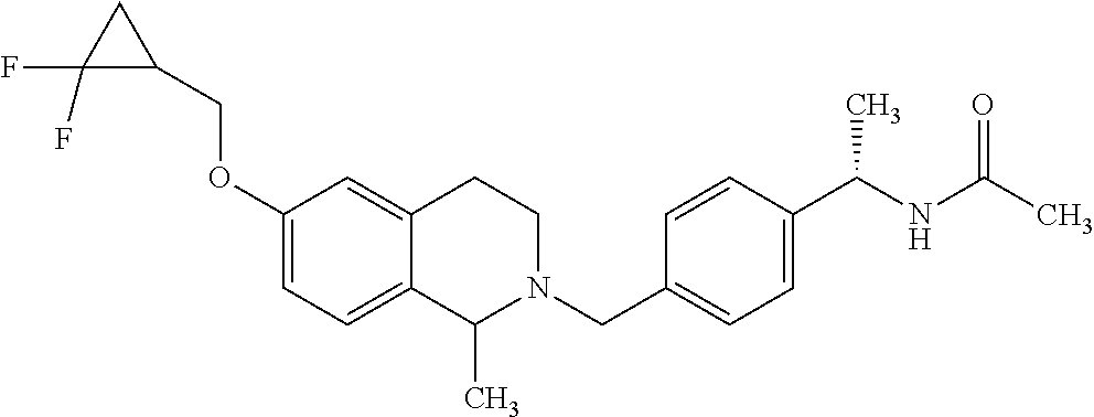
C1(OCC2CC2(F)F)=CC=C2C(=C1)CCN(CC1=CC=C(C(NC(C)=O)C)C=C1)C2C
